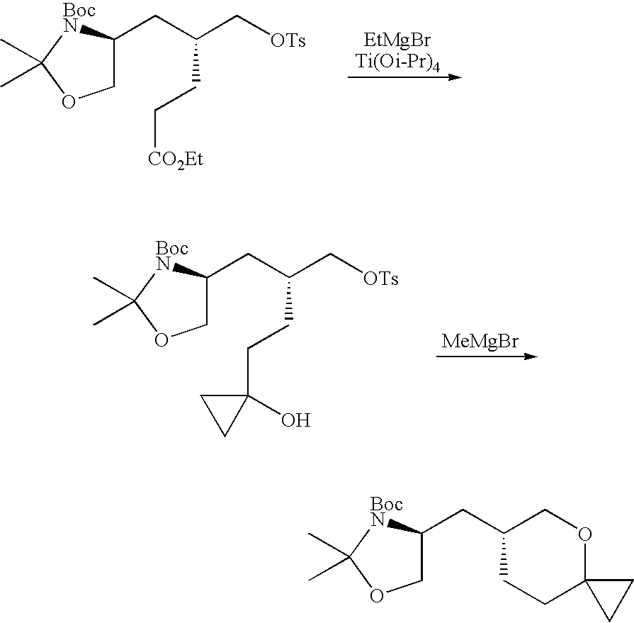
C1C(CC(C[OTs])CC[CO2Et])[BocN]C(C)(C)O1.[EtMgBrTi(Oi-Pr)4].C1C(CC(C[OTs])CCC2(O)CC2)[BocN]C(C)(C)O1.[MeMgBr].C1C(CC2COC3(CC2)CC3)[BocN]C(C)(C)O1
